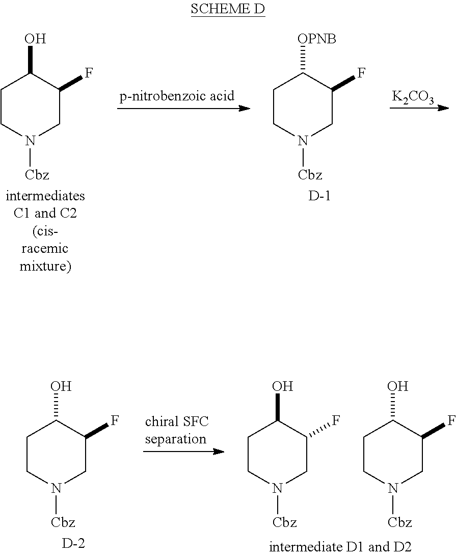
C1CN([Cbz])CC(F)C1O.[intermediatesC1 and C2(cis-racemicmixture)].C1CN([Cbz])CC(F)C1[OPNB].[D].[K2CO3].C1CN([Cbz])CC(F)C1O.[D].C1CN([Cbz])CC(F)C1O.C1CN([Cbz])CC(F)C1O
